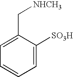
C1=C(C[NHCH3])C([SO3H])=CC=C1
